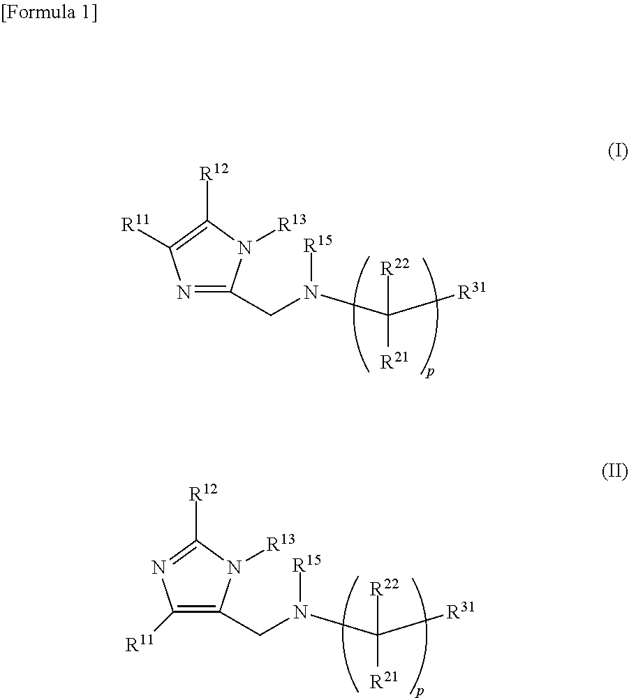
N1=C(CN(C([R31])([R21])[R22])[R15])N([R13])C([R12])=C1[R11].C1([R11])=C(CN(C([R31])([R21])[R22])[R15])N([R13])C([R12])=N1
